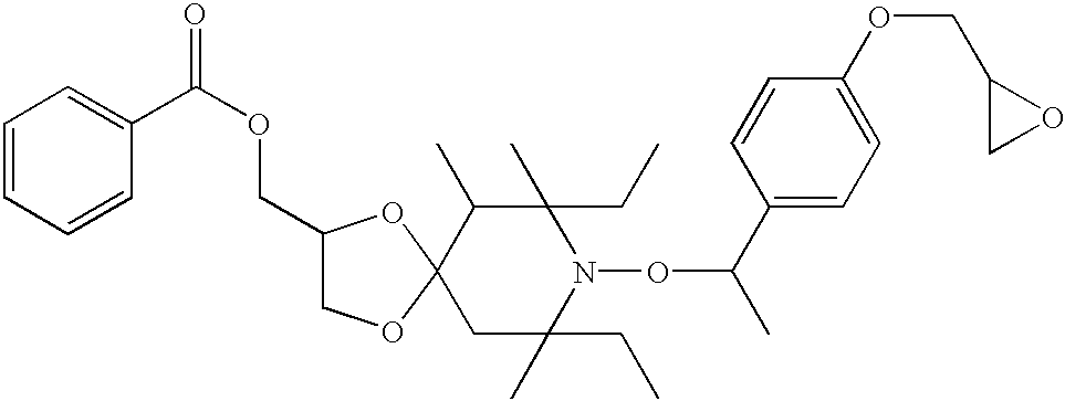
C1C(CC)(C)N(OC(C2=CC=C(OCC3CO3)C=C2)C)C(CC)(C)C(C)C12OCC(COC(=O)C1=CC=CC=C1)O2
